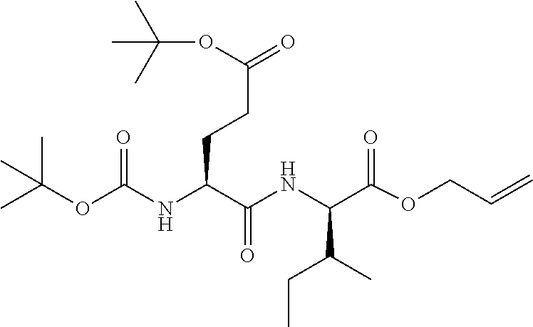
O(C(NC(C(=O)NC(C(CC)C)C(OCC=C)=O)CCC(OC(C)(C)C)=O)=O)C(C)(C)C
